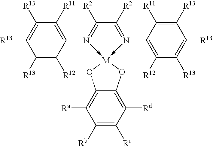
N1(C2=C([R11])C([R13])=C([R13])C([R13])=C2[R12])->[M]2(-N(C3=C([R12])C([R13])=C([R13])C([R13])=C3[R11])=C([R2])C=1[R2])OC1=C([Rd])C([Rc])=C([Rb])C([Ra])=C1O2
